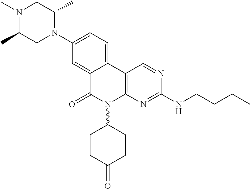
C1(N2C(C)CN(C)C(C)C2)=CC=C2C(=C1)C(=O)N(C1CCC(=O)CC1)C1=C2C=NC(NCCCC)=N1
